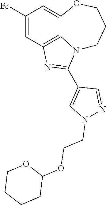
C1(Br)=CC2=C3C(=C1)OCCCN3C(C1=CN(CCOC3OCCCC3)N=C1)=N2
